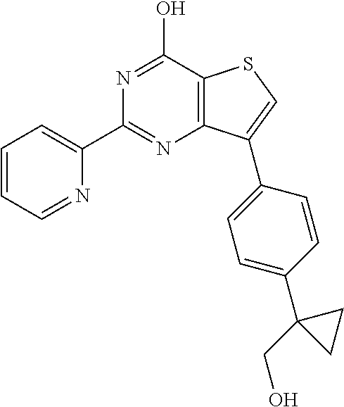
C1(C2=NC3=C(C(O)=N2)SC=C3C2=CC=C(C3(CO)CC3)C=C2)=CC=CC=N1
